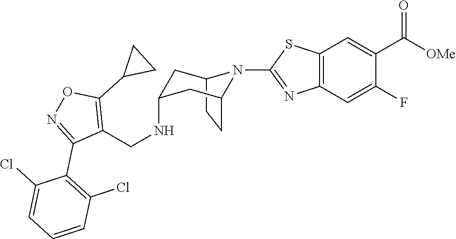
C12CCC(CC(NCC3=C(C4CC4)ON=C3C3=C(Cl)C=CC=C3Cl)C1)N2C1=NC2=C(C=C(C([OMe])=O)C(F)=C2)S1
